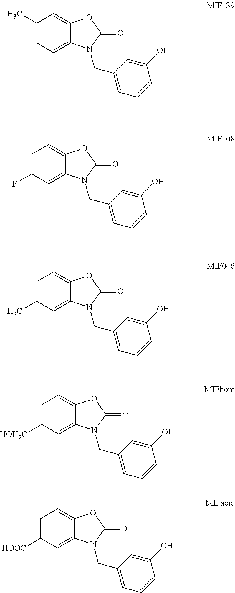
C1(C)=CC=C2C(=C1)OC(=O)N2CC1=CC=CC(O)=C1.C1=C(F)C=C2C(=C1)OC(=O)N2CC1=CC=CC(O)=C1.C1=C(C)C=C2C(=C1)OC(=O)N2CC1=CC=CC(O)=C1.C1=C([HOH2C])C=C2C(=C1)OC(=O)N2CC1=CC=CC(O)=C1.C1=C([HOOC])C=C2C(=C1)OC(=O)N2CC1=CC=CC(O)=C1
